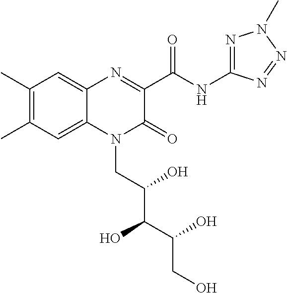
C1(C)=C(C)C=C2C(=C1)N=C(C(NC1=NN(C)N=N1)=O)C(=O)N2CC(C(C(CO)O)O)O
